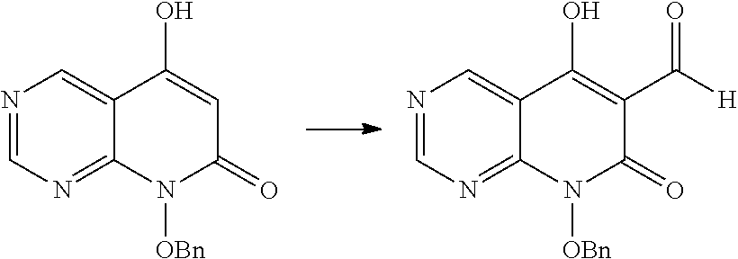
N1=CN=C2C(=C1)C(O)=C(C([H])=O)C(=O)N2[OBn].N1=CN=C2C(=C1)C(O)=CC(=O)N2[OBn]
